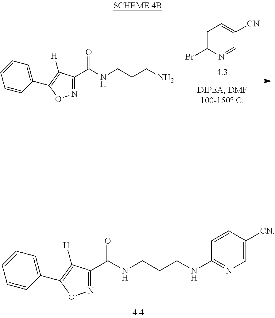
C1=C(Br)N=CC([CN])=C1.C1(C2=C([H])C(C(NCCCN)=O)=NO2)=CC=CC=C1.C1(C2=C([H])C(C(NCCCNC3=NC=C([CN])C=C3)=O)=NO2)=CC=CC=C1
